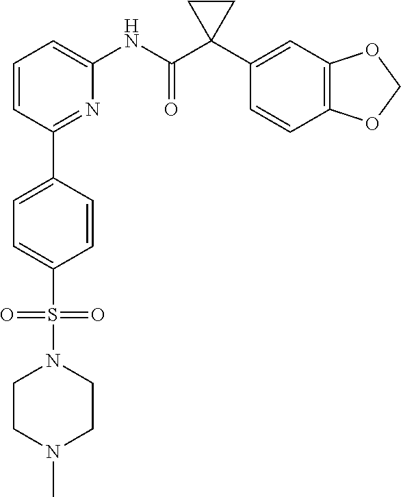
C1=CC(C2=CC=C(S(N3CCN(C)CC3)(=O)=O)C=C2)=NC(NC(C2(C3=CC4=C(C=C3)OCO4)CC2)=O)=C1
